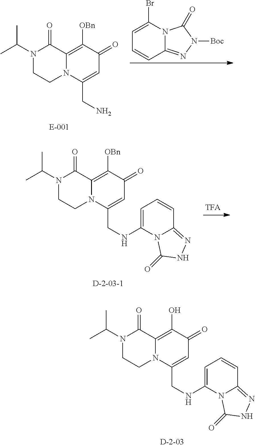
C1=C(Br)N2C(=NN([Boc])C2=O)C=C1.N1(C(C)C)CCN2C(=C([OBn])C(=O)C=C2CN)C1=O.N1(C(C)C)CCN2C(=C([OBn])C(=O)C=C2CNC2=CC=CC3=NNC(=O)N23)C1=O.N1(C(C)C)CCN2C(=C(O)C(=O)C=C2CNC2=CC=CC3=NNC(=O)N23)C1=O
